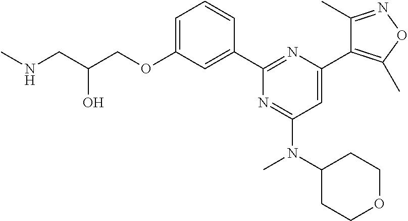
C1=C(OCC(CNC)O)C=C(C2=NC(C3=C(C)ON=C3C)=CC(N(C3CCOCC3)C)=N2)C=C1
